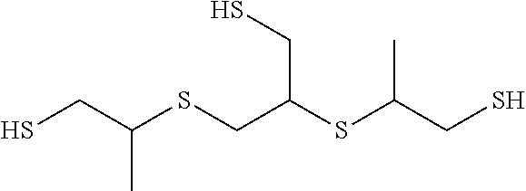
SCC(SCC(SC(CS)C)CS)C
